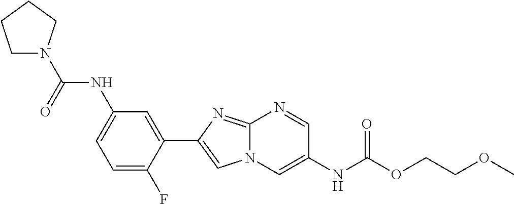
C1N(C(=O)NC2=CC=C(F)C(C3=CN4C(=N3)N=CC(NC(OCCOC)=O)=C4)=C2)CCC1
